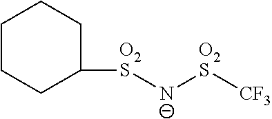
C1([O2S][N-][O2S][CF3])CCCCC1
